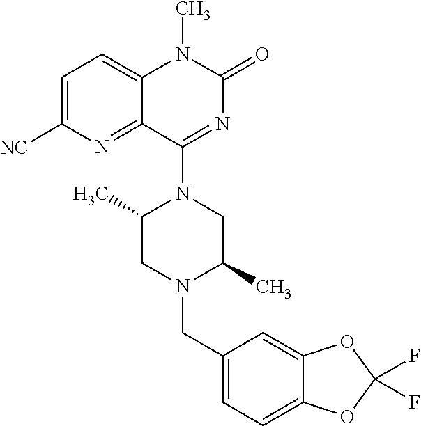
C1=C([NC])N=C2C(=C1)N(C)C(=O)N=C2N1C(C)CN(CC2=CC=C3C(=C2)OC(F)(F)O3)C(C)C1
